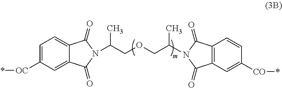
C1=C([OC]*)C=C2C(=C1)C(=O)N(C(COCC(N1C(=O)C3=C(C1=O)C=CC([CO]*)=C3)C)C)C2=O
